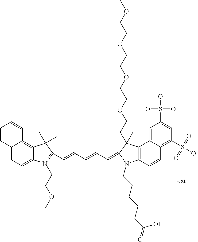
C12=CC=C3C(=C1C=CC=C2)C(C)(C)C(C=CC=CC=C1C(CCOCCOCCOCCOC)(C)C2=C(C=CC4=C(S([O-])(=O)=O)C=C(S([O-])(=O)=O)C=C24)N1CCCCCC(=O)O)=[N+]3CCOC
